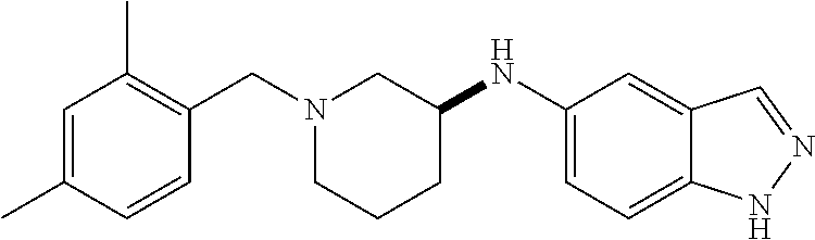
C1=C(C)C=CC(CN2CCCC(NC3=CC=C4C(=C3)C=NN4)C2)=C1C
